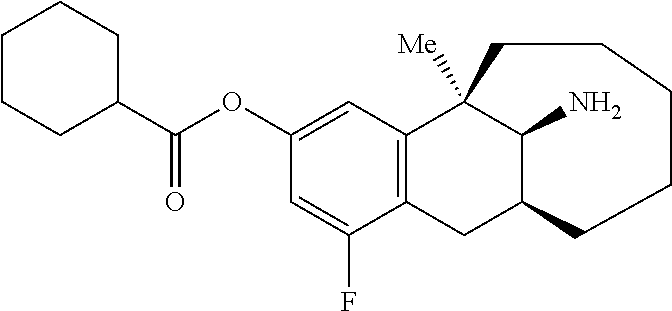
C1CC(C(OC2=CC3=C(CC4C(N)C3([Me])CCCCC4)C(F)=C2)=O)CCC1
